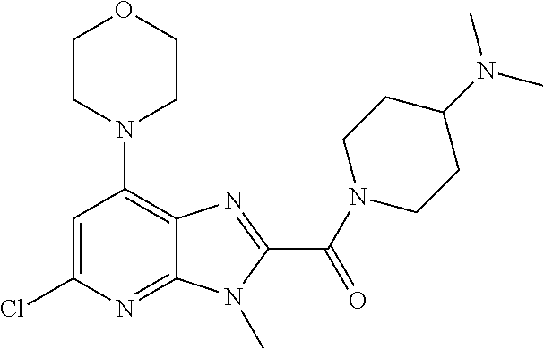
C1=C(Cl)N=C2C(=C1N1CCOCC1)N=C(C(N1CCC(N(C)C)CC1)=O)N2C
